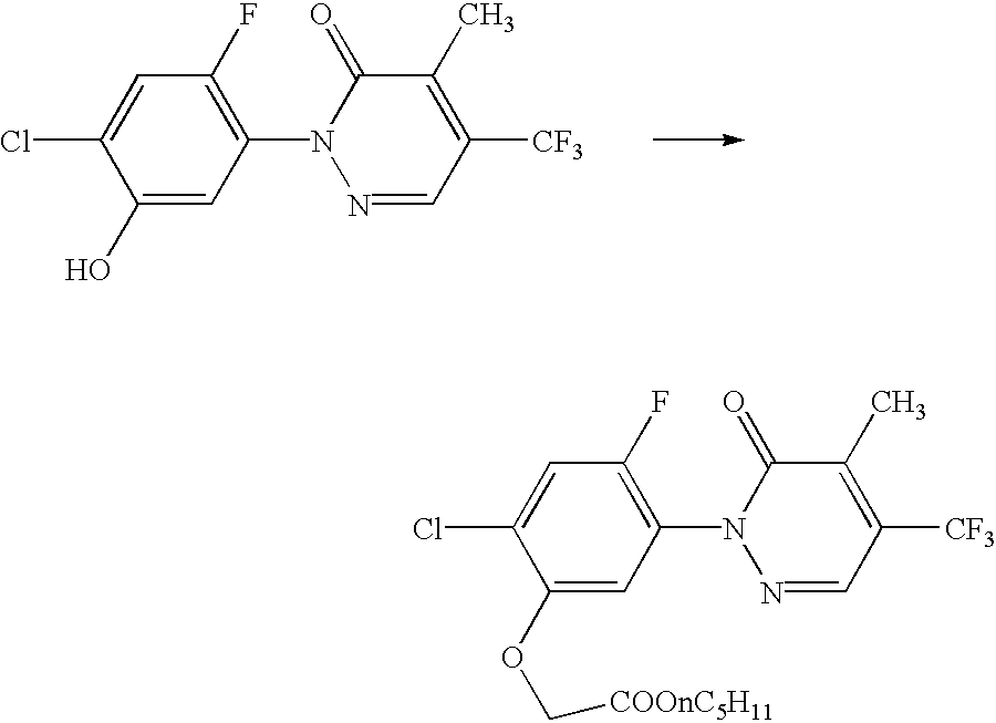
C1(O)=CC(N2N=CC([CF3])=C(C)C2=O)=C(F)C=C1Cl.C1(OC[COOnC5H11])=CC(N2N=CC([CF3])=C(C)C2=O)=C(F)C=C1Cl
